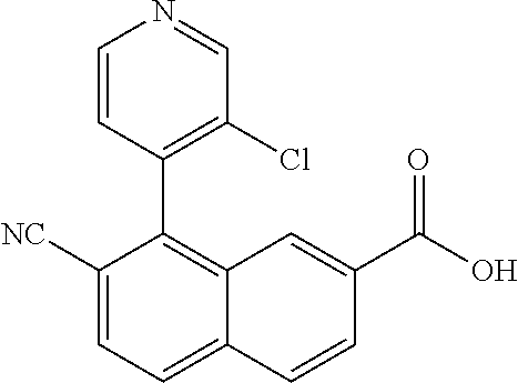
C1([NC])=CC=C2C(=C1C1=C(Cl)C=NC=C1)C=C(C(O)=O)C=C2
